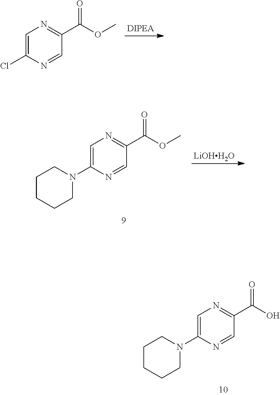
C1(C(=O)OC)=NC=C(Cl)N=C1.[LiOHH2O].C1CCCCN1C1=CN=C(C(OC)=O)C=N1.C1CCCCN1C1=CN=C(C(=O)O)C=N1
